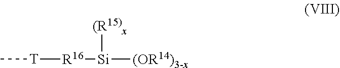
C[T][R16][Si]([(R15)x])[(OR14)3-x]
